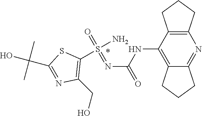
C12=C(C(NC(N=S(=O)(N)C3=C(CO)N=C(C(O)(C)C)S3)=O)=C3C(=N1)CCC3)CCC2
